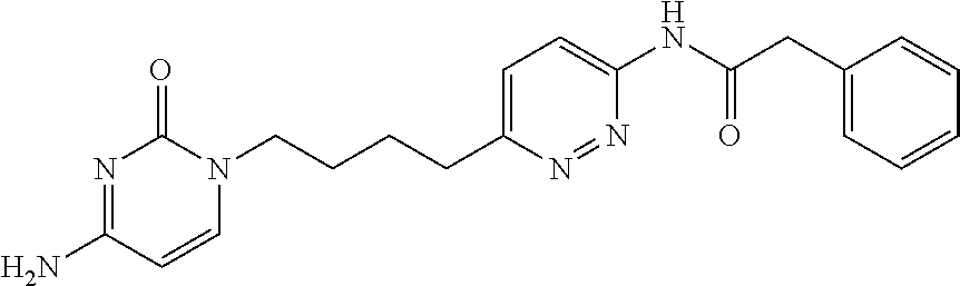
N1=C(N)C=CN(CCCCC2=CC=C(NC(CC3=CC=CC=C3)=O)N=N2)C1=O
